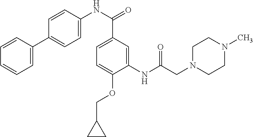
C1=C(C2=CC=C(NC(=O)C3=CC=C(OCC4CC4)C(NC(CN4CCN(C)CC4)=O)=C3)C=C2)C=CC=C1
